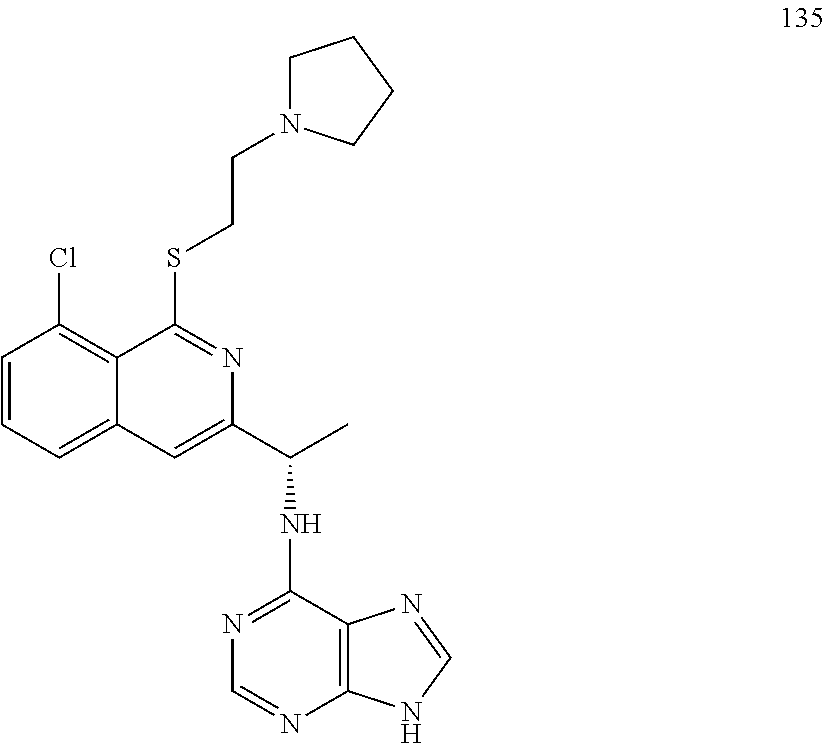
C1=CC=C2C(=C1Cl)C(SCCN1CCCC1)=NC(C(C)NC1=NC=NC3=C1N=CN3)=C2
